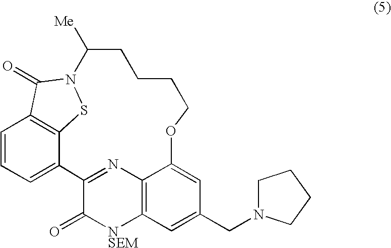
C1=CC=C2C3=C1C(=O)N(S3)C([Me])CCCCOC1=CC(CN3CCCC3)=CC3=C1N=C2C(=O)[NSEM]3
